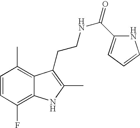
C1=CC(F)=C2C(=C1C)C(CCNC(=O)C1=CC=CN1)=C(C)N2
